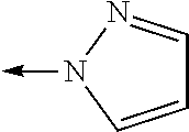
C1=CN(->C)N=C1
